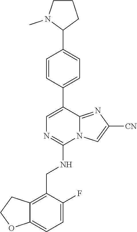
C12=CC=C(F)C(CNC3=NC=C(C4=CC=C(C5CCCN5C)C=C4)C4=NC([CN])=CN34)=C1CCO2
